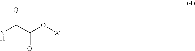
NC(C(O[W])=O)[Q]
